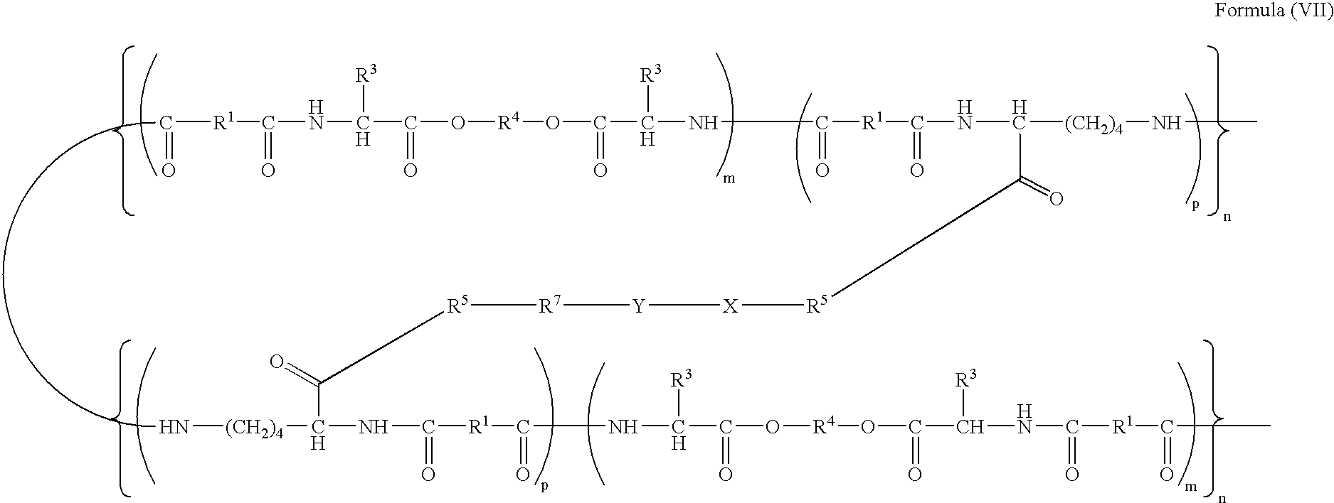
C([R1]C(NC(C(O[R4]OC(C(NC([R1]C(NC([(CH2)4]NC)C([R5][X][Y][R7][R5]C(C([(CH2)4]N)NC([R1]C(NC(C(O[R4]OC(C(NC([R1]C(C)=O)=O)[R3])=O)=O)[R3])=O)=O)=O)=O)=O)=O)[R3])=O)=O)[R3])=O)=O
